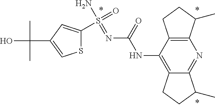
S1C(S(=O)(N)=NC(NC2=C3C(=NC4=C2CCC4C)C(C)CC3)=O)=CC(C(O)(C)C)=C1
